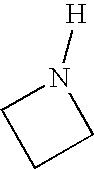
C1CCN1[H]
